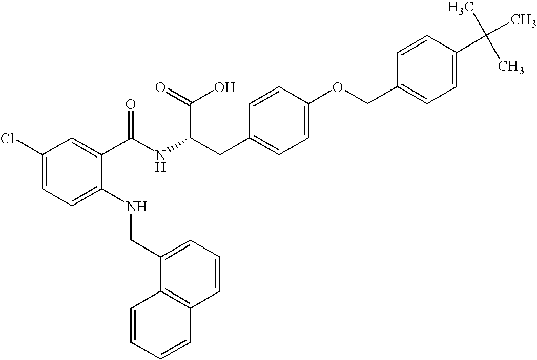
C1(Cl)=CC=C(NCC2=CC=CC3=C2C=CC=C3)C(C(NC(CC2=CC=C(OCC3=CC=C(C(C)(C)C)C=C3)C=C2)C(=O)O)=O)=C1
